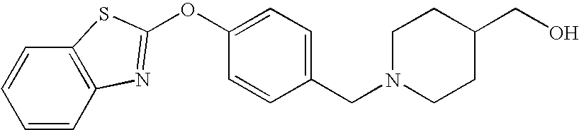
C1=CC2=C(C=C1)SC(OC1=CC=C(CN3CCC(CO)CC3)C=C1)=N2
